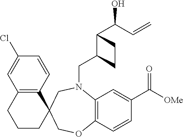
C12=C(C=CC(Cl)=C1)C1(CCC2)COC2=C(N(CC3C(C(C=C)O)CC3)C1)C=C(C([OMe])=O)C=C2
